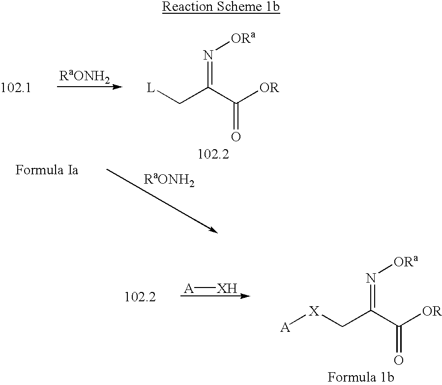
[RaONH2].[L]CC(C([OR])=O)=N[ORa].[RaONH2].[X](CC(C([OR])=O)=N[ORa])[A].[A][XH]
